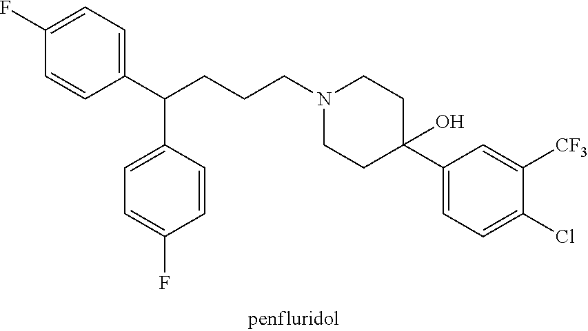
C1(F)=CC=C(C(CCCN2CCC(C3=CC=C(Cl)C([CF3])=C3)(O)CC2)C2=CC=C(F)C=C2)C=C1
